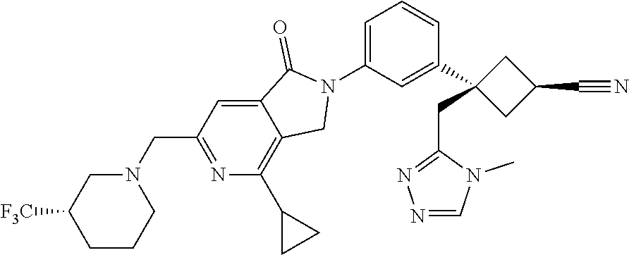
N1(CC2=NC(C3CC3)=C3C(=C2)C(=O)N(C2=CC=CC(C4(CC5=NN=CN5C)CC(C#N)C4)=C2)C3)CC([F3C])CCC1
